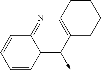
C12=C(->C)C3=C(N=C1C=CC=C2)CCCC3
